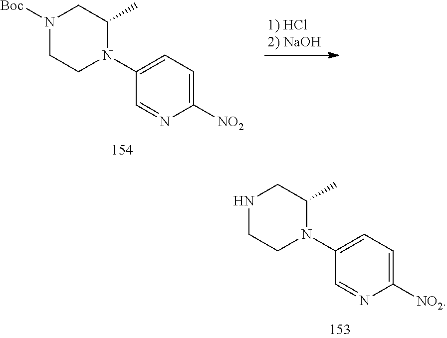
C1(N2C(C)CN([Boc])CC2)=CC=C([NO2])N=C1.C1(N2C(C)CNCC2)=CC=C([NO2])N=C1
